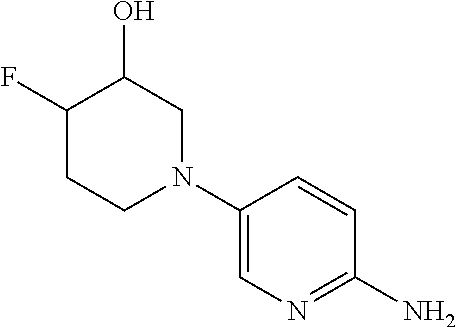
C1(N)=NC=C(N2CC(O)C(F)CC2)C=C1
